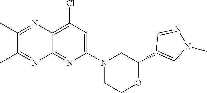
C1(C)=NC2=C(Cl)C=C(N3CCOC(C4=CN(C)N=C4)C3)N=C2N=C1C
